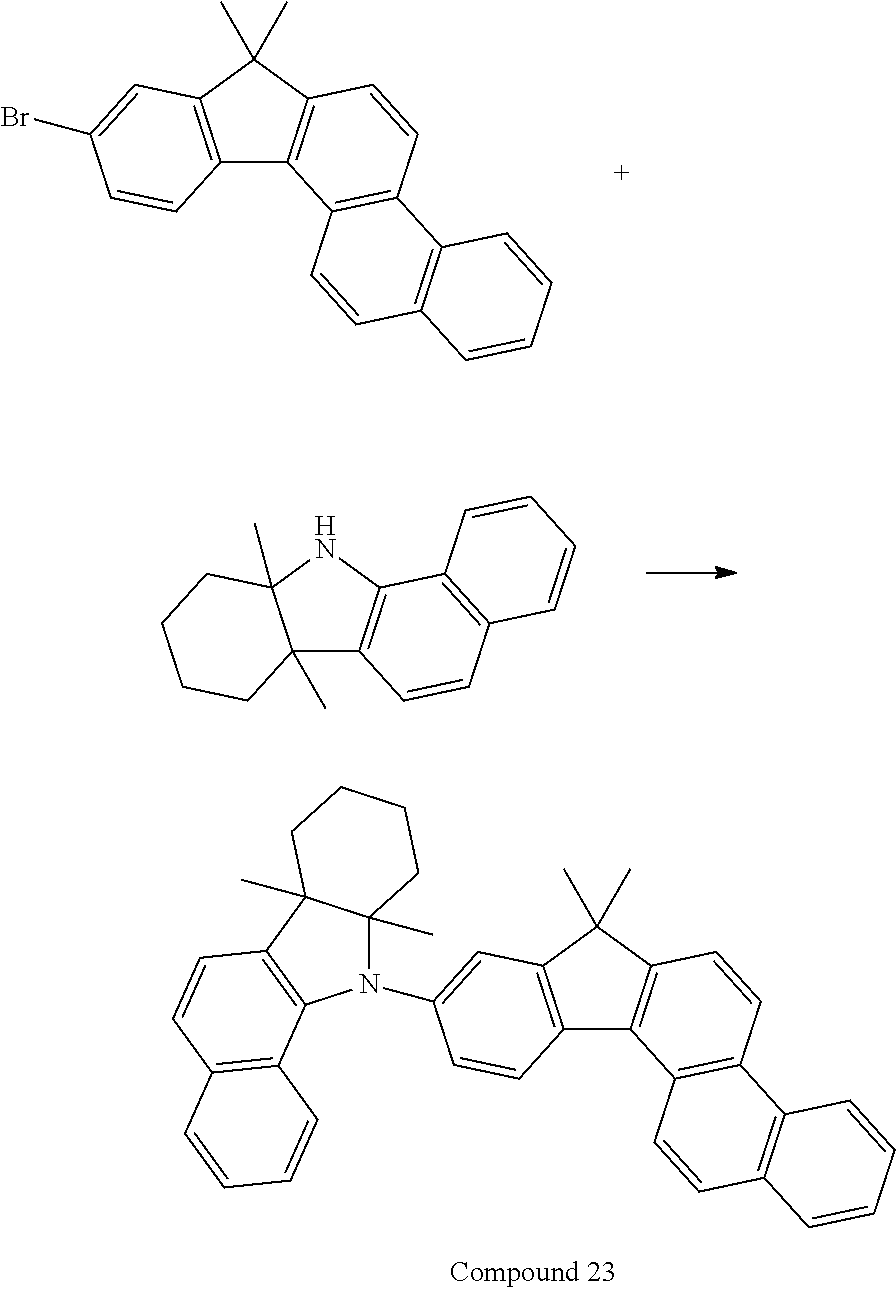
C12=C(C(C)(C)C3=C1C1=C(C=C3)C3=C(C=C1)C=CC=C3)C=C(N1C3(C)C(C)(C4=C1C1=C(C=C4)C=CC=C1)CCCC3)C=C2.C12=C(C(C)(C)C3=C1C1=C(C=C3)C3=C(C=C1)C=CC=C3)C=C(Br)C=C2.C12(C)C3=C(NC1(C)CCCC2)C1=C(C=C3)C=CC=C1
